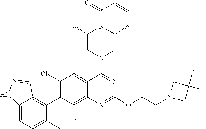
C12=CC=C(C)C(C3=C(Cl)C=C4C(=C3F)N=C(OCCN3CC(F)(F)C3)N=C4N3CC(C)N(C(=O)C=C)C(C)C3)=C1C=NN2
